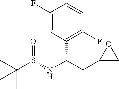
N(C(CC1CO1)C1=C(F)C=CC(F)=C1)S(=O)C(C)(C)C
